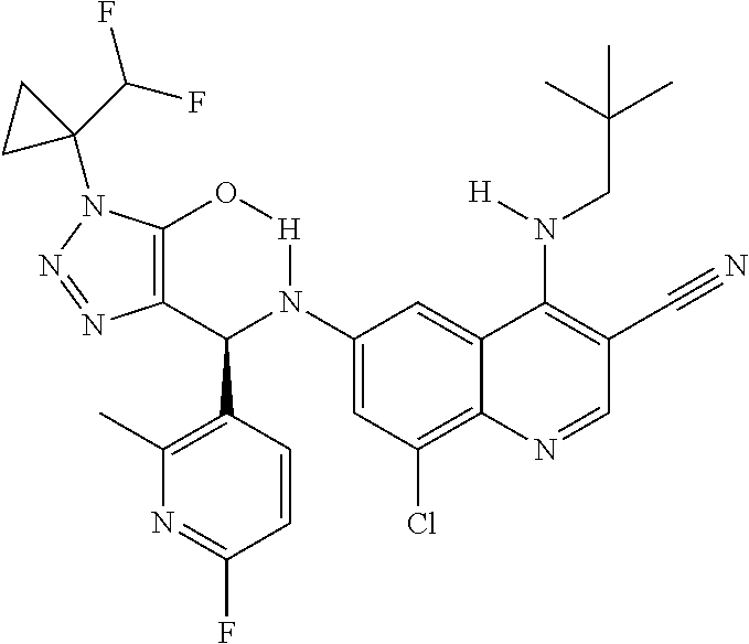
C1(N2C(C3=C(C)N=C(F)C=C3)C3=C(N(C4(C(F)F)CC4)N=N3)O[H]2)=CC(Cl)=C2C(=C1)C(N(CC(C)(C)C)[H])=C(C#N)C=N2
